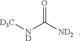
[ND](C([ND2])=O)[D3C]
